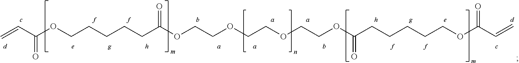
C=CC(OCCCCCC(OCCOCCOCCOC(CCCCCOC(C=C)=O)=O)=O)=O
